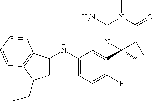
C1=C(NC2CC(CC)C3=C2C=CC=C3)C=C(C2(C)C(C)(C)C(=O)N(C)C(N)=N2)C(F)=C1
